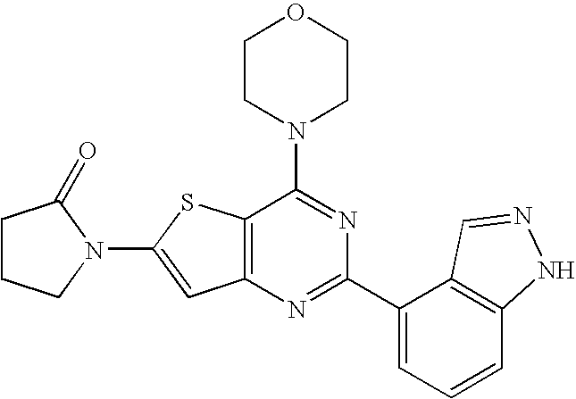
C1CN(C2=NC(C3=CC=CC4=C3C=NN4)=NC3=C2SC(N2CCCC2=O)=C3)CCO1
